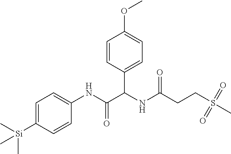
C1=C([Si](C)(C)C)C=CC(NC(=O)C(NC(CCS(C)(=O)=O)=O)C2=CC=C(OC)C=C2)=C1
